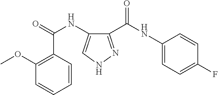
C1(C(NC2=CC=C(F)C=C2)=O)=NNC=C1NC(=O)C1=C(OC)C=CC=C1
